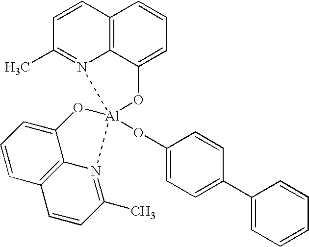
C1=CC2=C3N(=C1C)[Al]1(OC4=CC=C(C5=CC=CC=C5)C=C4)(OC3=CC=C2)OC2=CC=CC3=C2N1=C(C)C=C3
